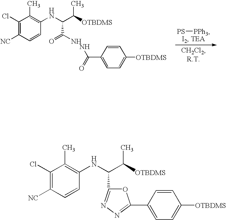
C1(Cl)=C([NC])C=CC(NC(C([OTBDMS])C)C(N)=O)=C1C.C(C1=CC=C([OTBDMS])C=C1)(=O)N.[PS][PPh3].C1(Cl)=C([NC])C=CC(NC(C([OTBDMS])C)C2=NN=C(C3=CC=C([OTBDMS])C=C3)O2)=C1C
